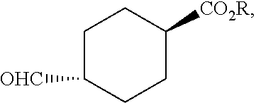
C1C([OHC])CCC([CO2R])C1
